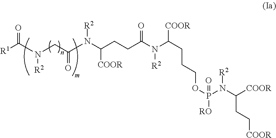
[R2]N(C(=O)[R1])CC(=O)N(C(CCC(N(C(CCCOP([RO])(N(C(CC[COOR])[COOR])[R2])=O)[COOR])[R2])=O)[COOR])[R2]
